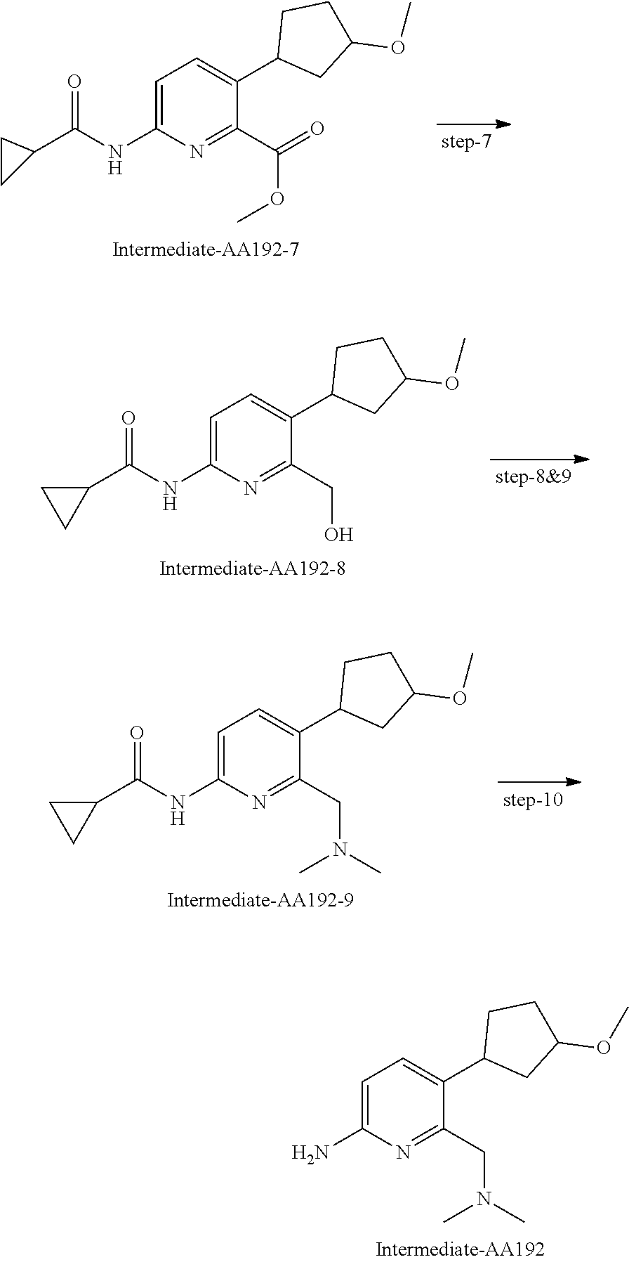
O=C(NC1=CC=C(C2CC(OC)CC2)C(CN(C)C)=N1)C1CC1.O=C(NC1=CC=C(C2CC(OC)CC2)C(CO)=N1)C1CC1.O=C(NC1=CC=C(C2CC(OC)CC2)C(C(=O)OC)=N1)C1CC1.NC1=CC=C(C2CC(OC)CC2)C(CN(C)C)=N1
